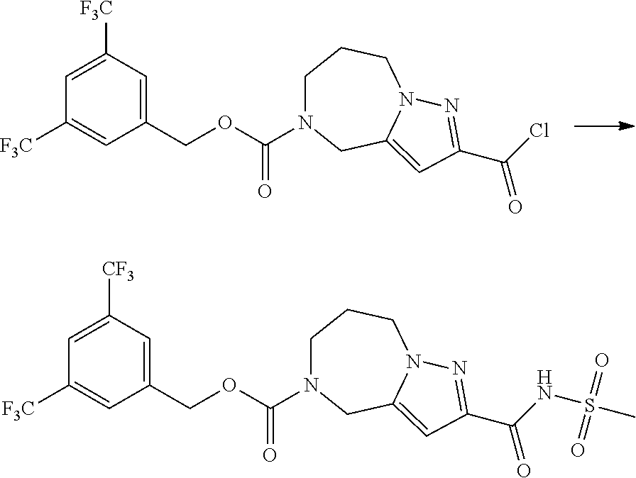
C1(COC(=O)N2CCCN3C(=CC(C(Cl)=O)=N3)C2)=CC([F3C])=CC([F3C])=C1.C1(COC(=O)N2CCCN3C(=CC(C(NS(C)(=O)=O)=O)=N3)C2)=CC([CF3])=CC([F3C])=C1
